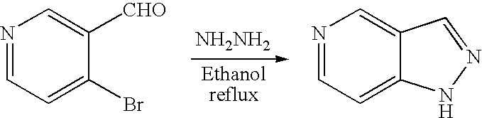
N1=CC=C(Br)C([CHO])=C1.[NH2NH2].N1=CC=C2C(=C1)C=NN2
